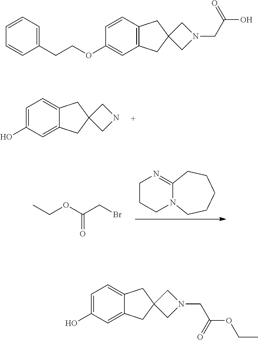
C1=C(O)C=C2C(=C1)CC1(C2)CNC1.C12=NCCCN1CCCCC2.CCOC(CBr)=O.C1=C(O)C=C2C(=C1)CC1(C2)CN(CC(=O)OCC)C1.C1(OCCC2=CC=CC=C2)=CC2=C(CC3(C2)CN(CC(=O)O)C3)C=C1
